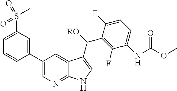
C1(F)=C(C([RO])C2=CNC3=NC=C(C4=CC(S(=O)(=O)C)=CC=C4)C=C32)C(F)=CC=C1NC(OC)=O
